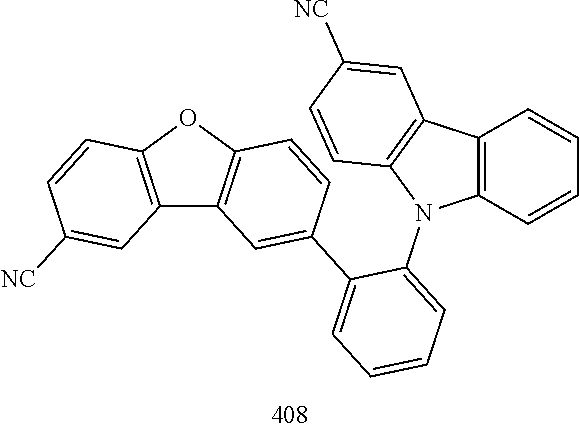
C12=C(OC3=C1C=C(C1=CC=CC=C1N1C4=C(C=CC=C4)C4=C1C=CC([NC])=C4)C=C3)C=CC([NC])=C2
